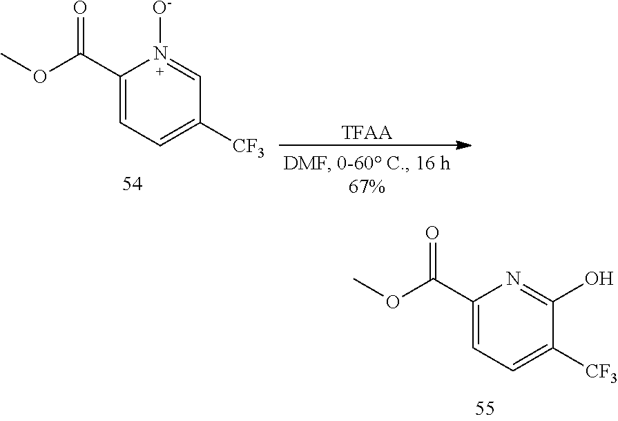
[TFAA].C1(C(OC)=O)=CC=C([CF3])C=N1[O-].C1(C(OC)=O)=CC=C([CF3])C(O)=N1
